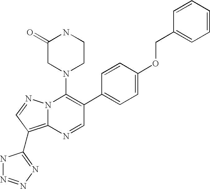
N1=CC(C2=CC=C(OCC3=CC=CC=C3)C=C2)=C(N2CCNC(=O)C2)N2C1=C(C1=NN=NN1)C=N2
